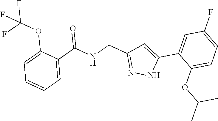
C1=C(OC(F)(F)F)C(C(NCC2=NNC(C3=CC(F)=CC=C3OC(C)C)=C2)=O)=CC=C1
